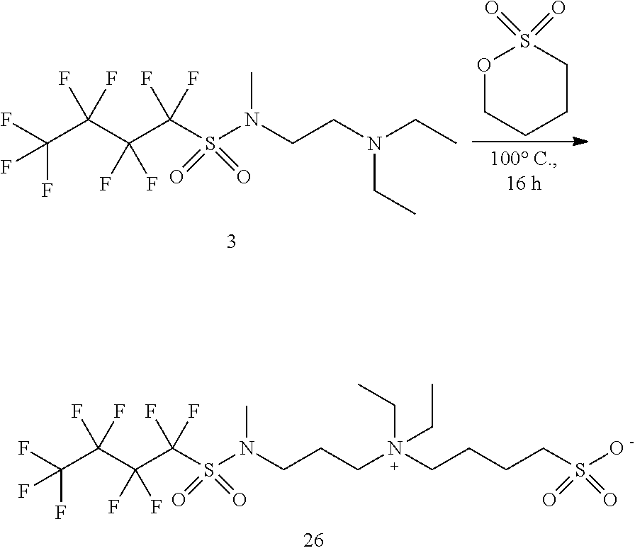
C(C(C(C(S(N(CCN(CC)CC)C)(=O)=O)(F)F)(F)F)(F)F)(F)(F)F.O1CCCCS1(=O)=O.C(C(C(C(S(N(CCCN(CCCCS(O)(=O)=O)(CC)CC)C)(=O)=O)(F)F)(F)F)(F)F)(F)(F)F
